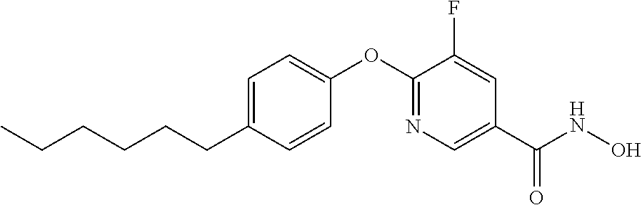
C1=C(CCCCCC)C=CC(OC2=NC=C(C(NO)=O)C=C2F)=C1
